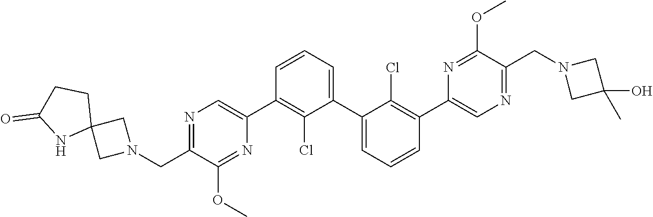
N1=C(CN2CC3(C2)CCC(=O)N3)C(OC)=NC(C2=C(Cl)C(C3=CC=CC(C4=CN=C(CN5CC(C)(O)C5)C(OC)=N4)=C3Cl)=CC=C2)=C1
